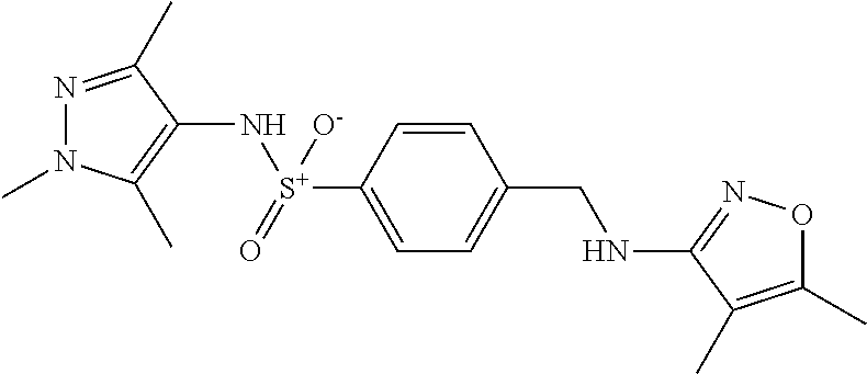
N1(C)N=C(C)C(N[S+](=O)([O-])C2=CC=C(CNC3=NOC(C)=C3C)C=C2)=C1C
